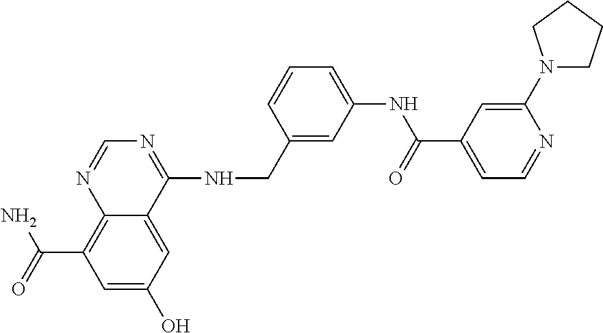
C12=C(C(=O)N)C=C(O)C=C1C(NCC1=CC(NC(=O)C3=CC=NC(N4CCCC4)=C3)=CC=C1)=NC=N2
